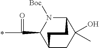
C12CC(O)(C)C(N([Boc])C1C(C)=O)CC2
